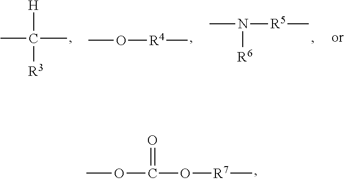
CC([H])(C)[R3].CO[R4]C.CN([R5]C)[R6].COC(=O)O[R7]C
